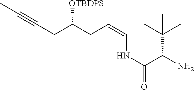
CC#CCC(CC=CNC(=O)C(N)C(C)(C)C)[OTBDPS]
